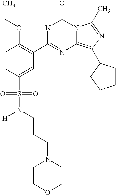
C1=CC(S(N([H])CCCN2CCOCC2)(=O)=O)=CC(C2=NC3=C(C4CCCC4)N=C(C)N3C(=O)N2)=C1OCC
